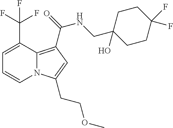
C1=C(C(F)(F)F)C2=C(C(NCC3(O)CCC(F)(F)CC3)=O)C=C(CCOC)N2C=C1
